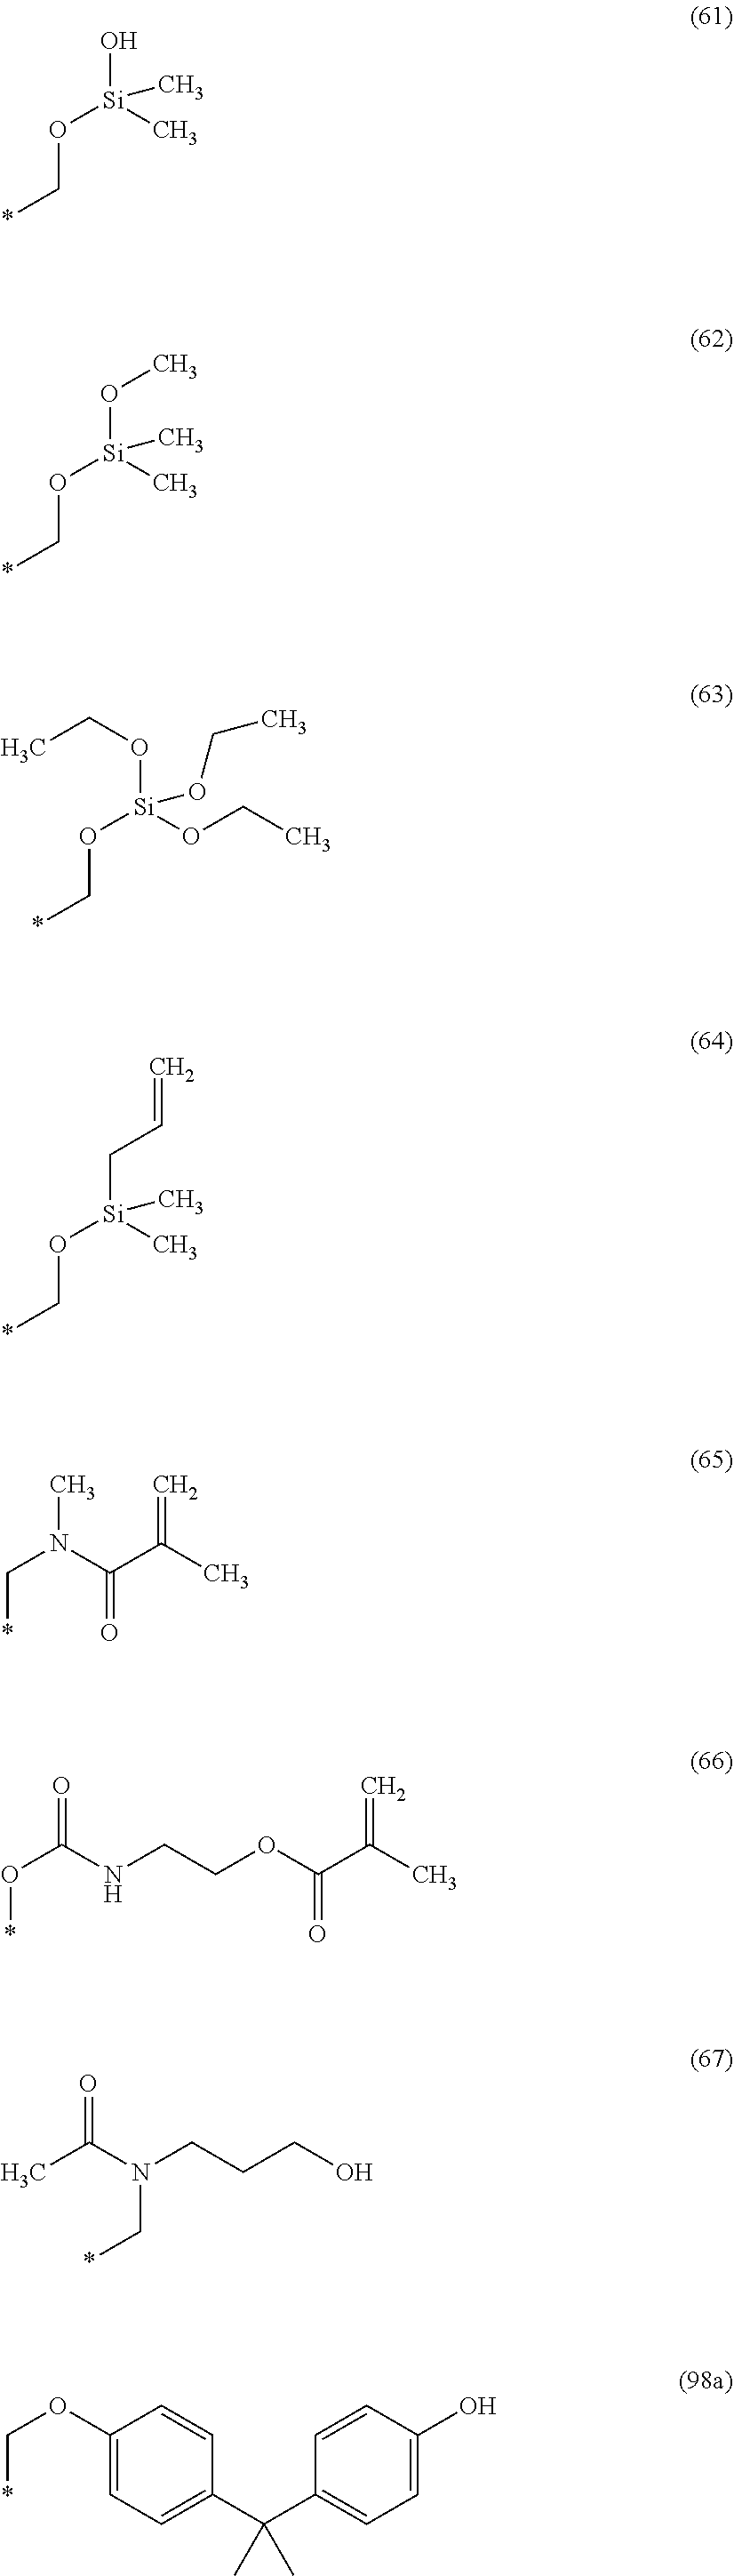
O(C*)[Si](O)(C)C.O(C*)[Si](OC)(C)C.O([Si](OCC)(OC*)OCC)CC.O(C*)[Si](CC=C)(C)C.C(*)N(C)C(C(C)=C)=O.O(C(NCCOC(C(C)=C)=O)=O)*.O=C(N(CCCO)C*)C.C1(OC*)=CC=C(C(C2=CC=C(O)C=C2)(C)C)C=C1
